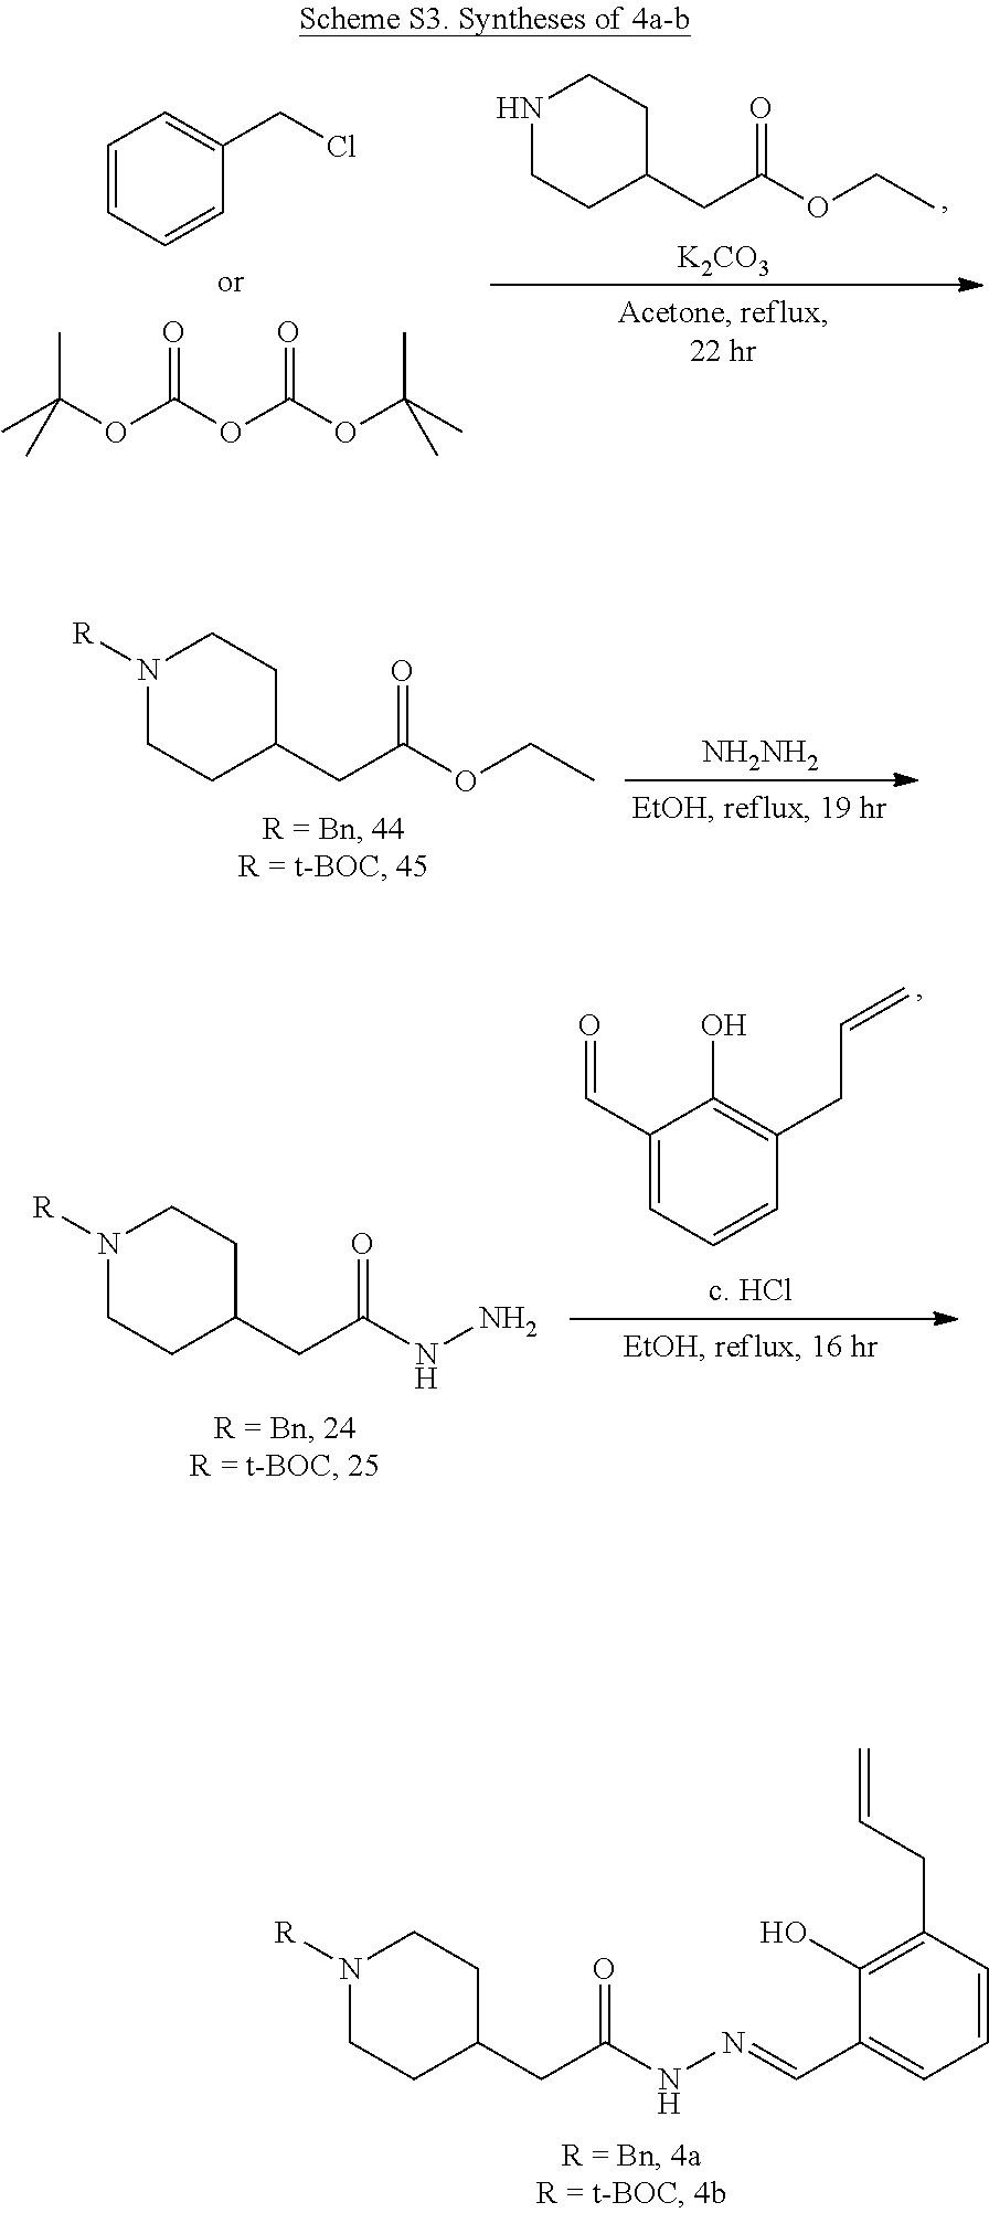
N1CCC(CC(OCC)=O)CC1.[K2CO3].C1=CC=CC(CCl)=C1.CC(OC(OC(OC(C)(C)C)=O)=O)(C)C.[NH2NH2].N1([R])CCC(CC(OCC)=O)CC1.C1(C=O)=CC=CC(CC=C)=C1O.N1([R])CCC(CC(NN)=O)CC1.N1([R])CCC(CC(NN=CC2=CC=CC(CC=C)=C2O)=O)CC1
